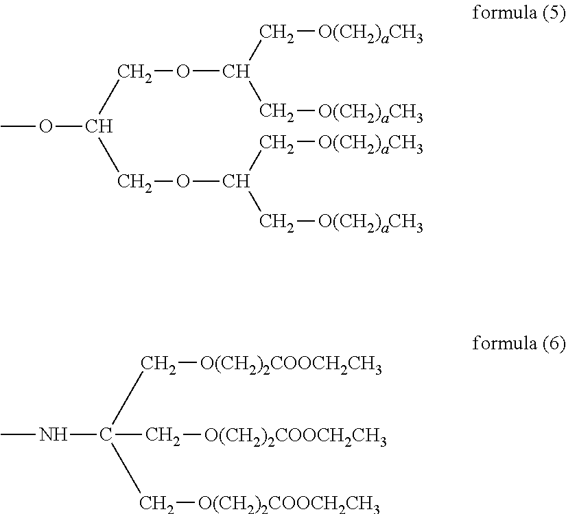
C(C(C[O(CH2)2COOCH2CH3])(NC)C[O(CH2)2COOCH2CH3])[O(CH2)2COOCH2CH3].C(C(COC(C[O(CH2)aCH3])C[O(CH2)aCH3])OC)OC(C[O(CH2)aCH3])C[O(CH2)aCH3]
